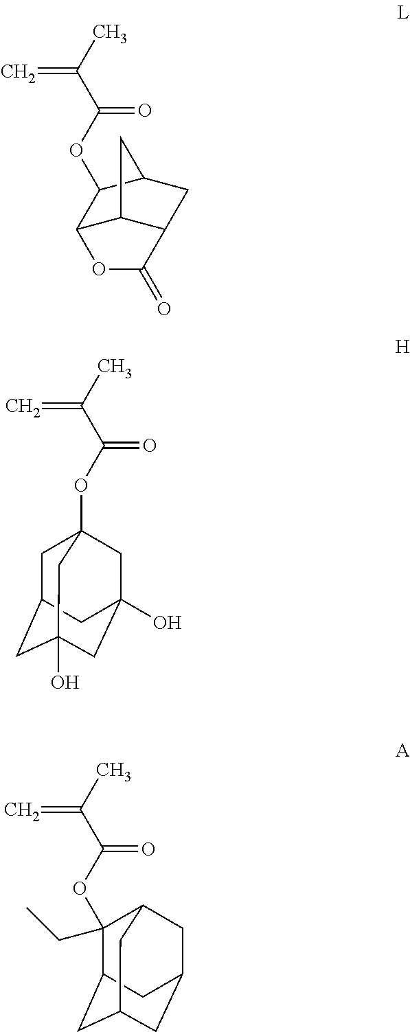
C1(CC)(OC(=O)C(=C)C)C2CC3CC(CC1C3)C2.C1C2CC3(O)CC(O)(CC1(OC(=O)C(=C)C)C3)C2.O(C(=O)C(=C)C)C1C2C3C(CC1C3)C(=O)O2
